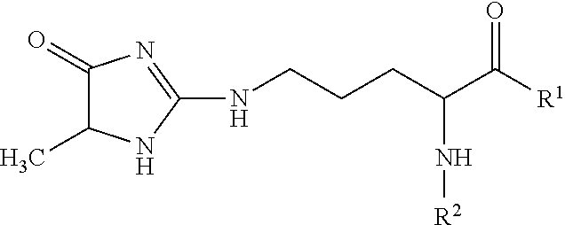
C(CCC(N[R2])C([R1])=O)NC1=NC(=O)C(C)N1
